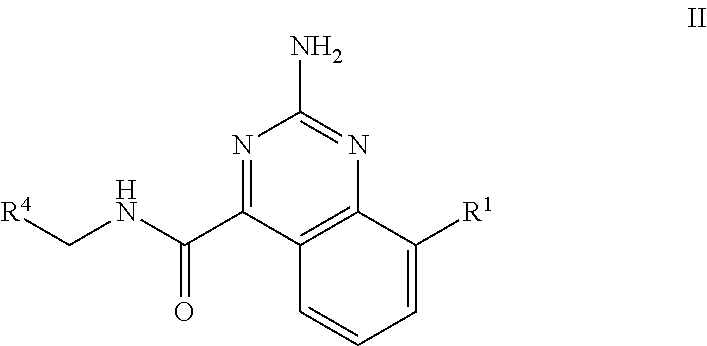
N1=C(C(NC[R4])=O)C2=C(N=C1N)C([R1])=CC=C2
